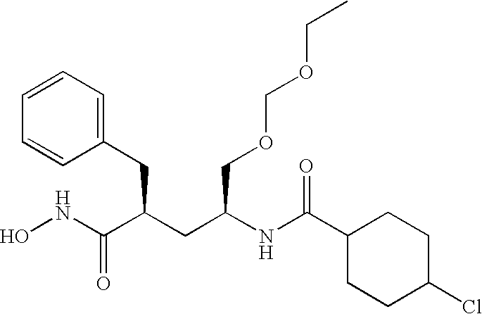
N(C(C(CC(NC(C1CCC(Cl)CC1)=O)COCOCC)CC1=CC=CC=C1)=O)O
